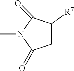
C1C([R7])C(=O)N(C)C1=O
